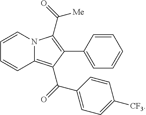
C1=CN2C(=C(C(=O)C3=CC=C([CF3])C=C3)C(C3=CC=CC=C3)=C2C(=O)[Me])C=C1
